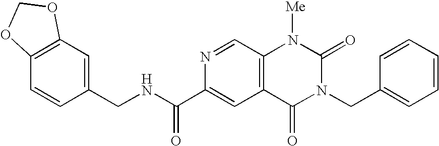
C12=C(C=C(CNC(=O)C3=CC4=C(C=N3)N([Me])C(=O)N(CC3=CC=CC=C3)C4=O)C=C1)OCO2
